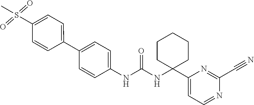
C1(NC(=O)NC2(C3=CC=NC(C#N)=N3)CCCCC2)=CC=C(C2=CC=C(S(C)(=O)=O)C=C2)C=C1
